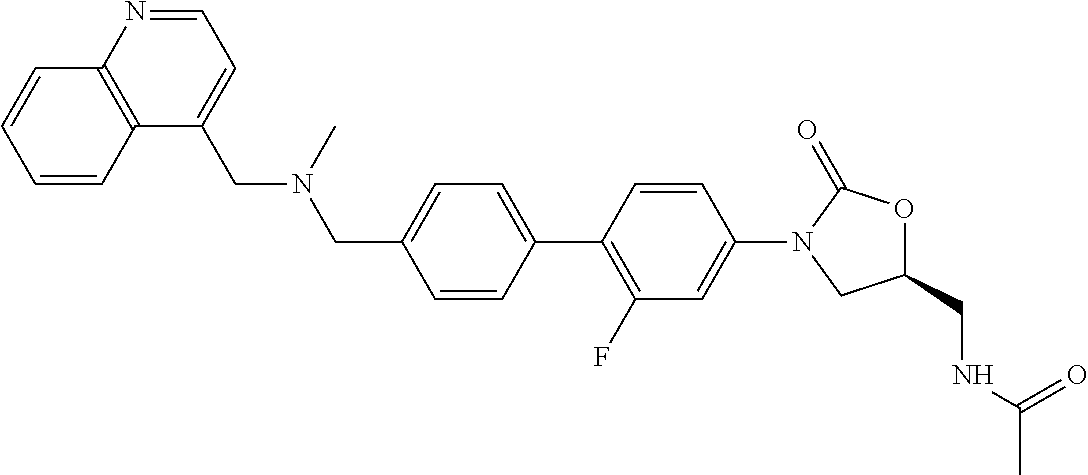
C1(CNC(=O)C)OC(=O)N(C2=CC(F)=C(C3=CC=C(CN(CC4=CC=NC5=C4C=CC=C5)C)C=C3)C=C2)C1
